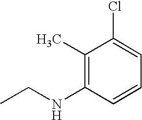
C1(C)=C(NCC)C=CC=C1Cl
